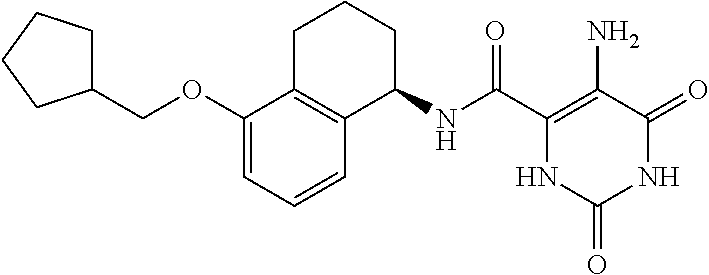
C(C1=C(N)C(=O)NC(=O)N1)(=O)NC1CCCC2=C1C=CC=C2OCC1CCCC1
